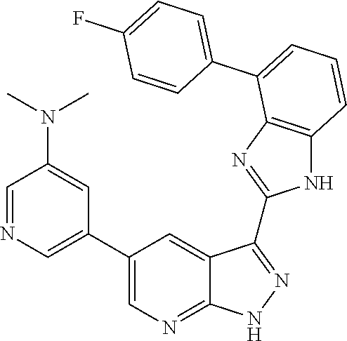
C1=C(C2=CC=CC3=C2N=C(C2=NNC4=NC=C(C5=CN=CC(N(C)C)=C5)C=C42)N3)C=CC(F)=C1
